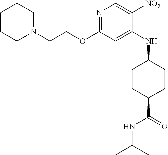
N1=C(OCCN2CCCCC2)C=C(NC2CCC(C(=O)NC(C)C)CC2)C([NO2])=C1
